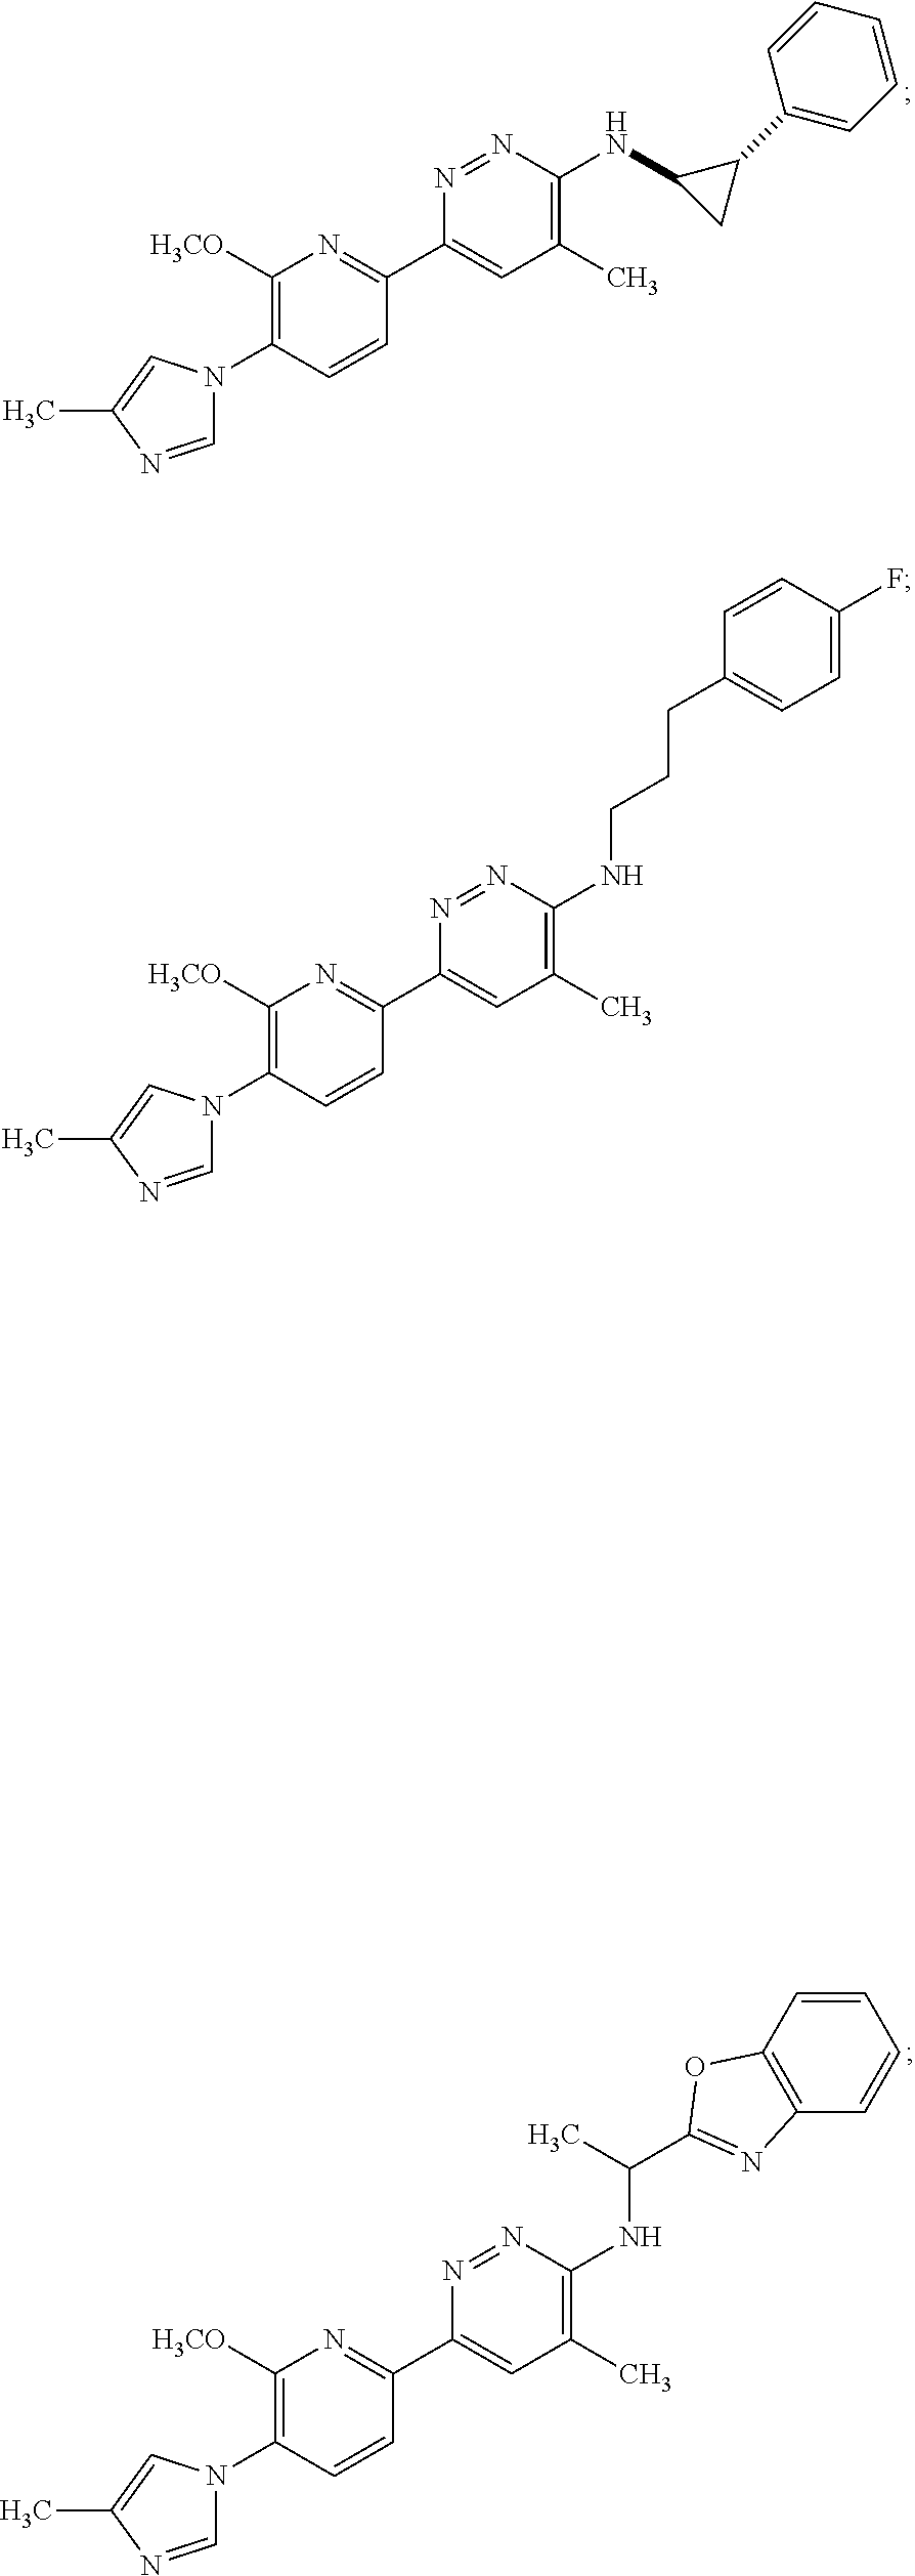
C1=NC(C)=CN1C1=C([H3CO])N=C(C2=CC(C)=C(NC3CC3C3=CC=CC=C3)N=N2)C=C1.C1=NC(C)=CN1C1=C([H3CO])N=C(C2=CC(C)=C(NC(C)C3=NC4=C(C=CC=C4)O3)N=N2)C=C1.C1=NC(C)=CN1C1=C([H3CO])N=C(C2=CC(C)=C(NCCCC3=CC=C(F)C=C3)N=N2)C=C1
